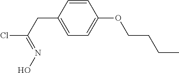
C(CC1=CC=C(OCCCC)C=C1)(Cl)=NO
